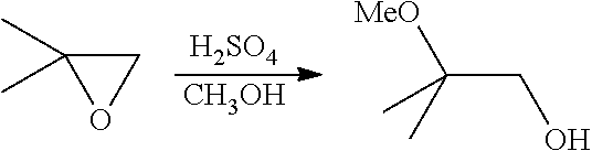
[H2SO4].[CH3OH].C1C(C)(C)O1.[MeO]C(CO)(C)C
